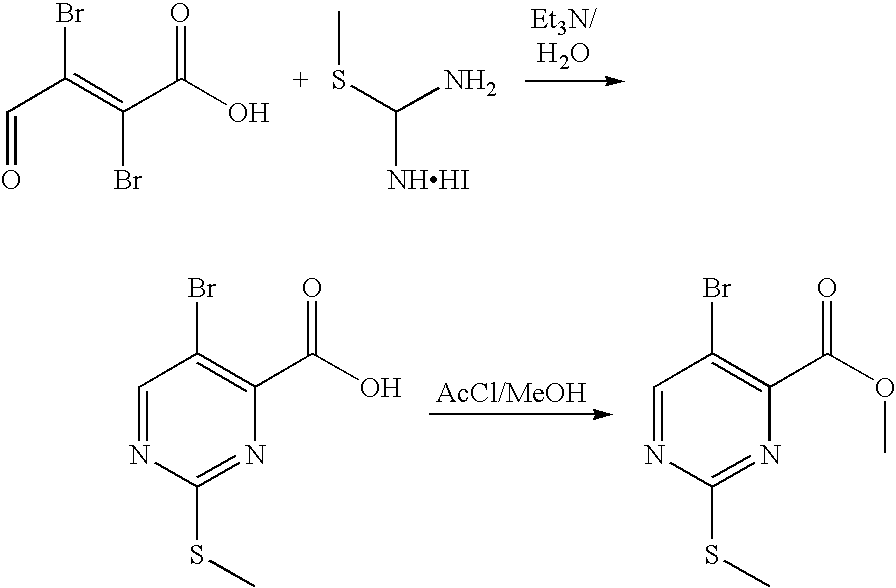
C(C(=C(C(O)=O)Br)Br)=O.S(C(N)[NHHI])C.C1=NC(SC)=NC(C(O)=O)=C1Br.C1=NC(SC)=NC(C(OC)=O)=C1Br
